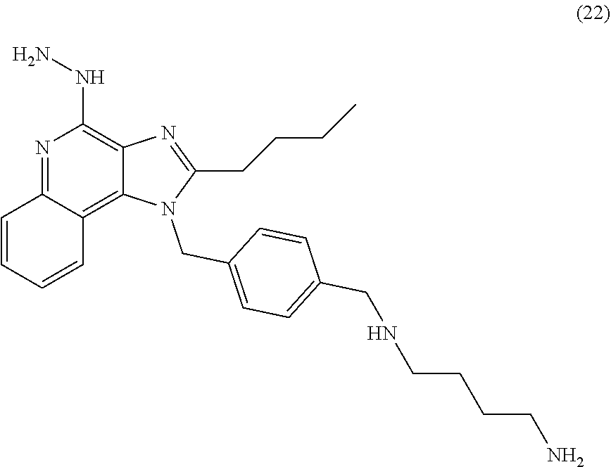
N1=C2C(=C3C(=C1NN)N=C(CCCC)N3CC1=CC=C(CNCCCCN)C=C1)C=CC=C2
